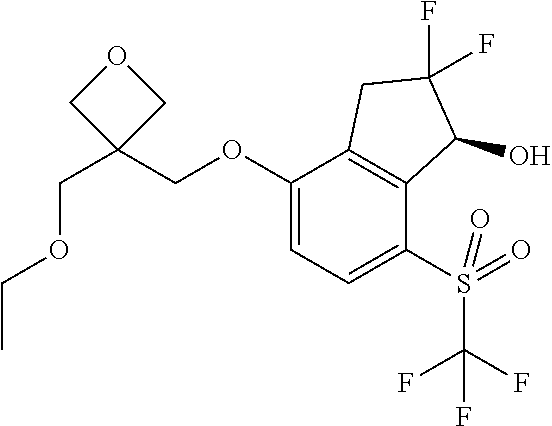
C(C1(COC2=CC=C(S(C(F)(F)F)(=O)=O)C3=C2CC(F)(F)C3O)COC1)OCC
